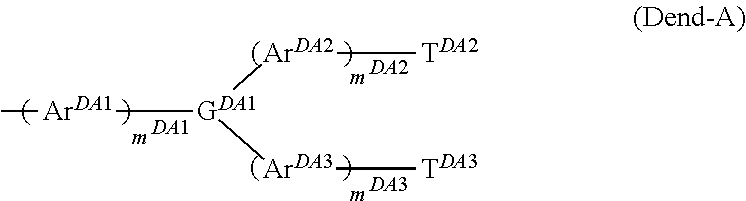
C[ArDA1][GDA1]([ArDA2][TDA2])[ArDA3][TDA3].[DA1].[m].[DA2].[m].[DA3].[m]
